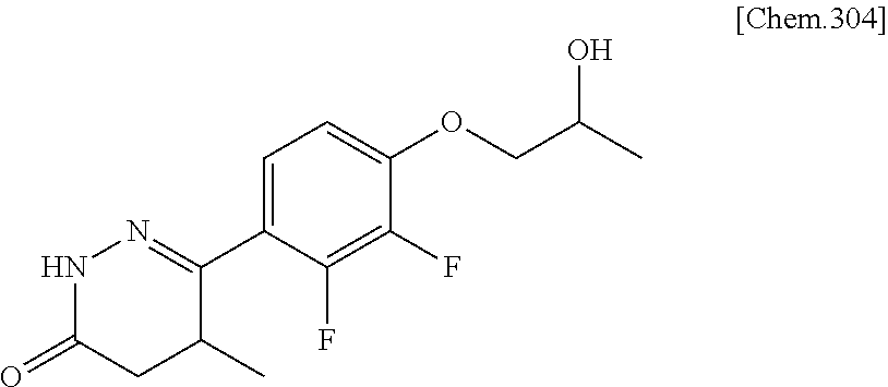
C1(C2=NNC(=O)CC2C)=CC=C(OCC(O)C)C(F)=C1F
